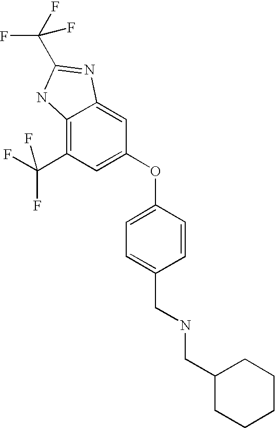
C12=C(C(F)(F)F)C=C(OC3=CC=C(CNCC4CCCCC4)C=C3)C=C1N=C(C(F)(F)F)N2
